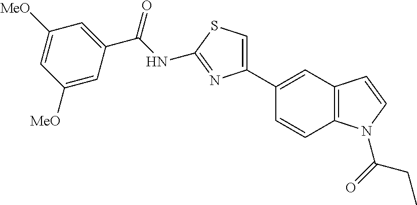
C(NC1=NC(C2=CC3=C(C=C2)N(C(=O)CC)C=C3)=CS1)(=O)C1=CC([MeO])=CC([MeO])=C1
